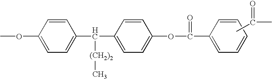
COC1=CC=C(C(C2=CC=C(OC(=O)C3=CC=CC=C3)C=C2)[(CH2)2]C)C=C1.CC(=O)C
